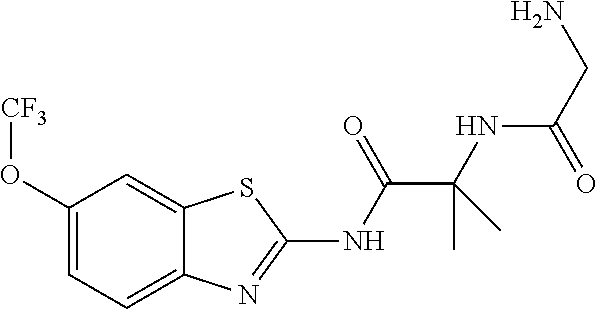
C1(O[CF3])=CC=C2C(=C1)SC(NC(C(NC(CN)=O)(C)C)=O)=N2
